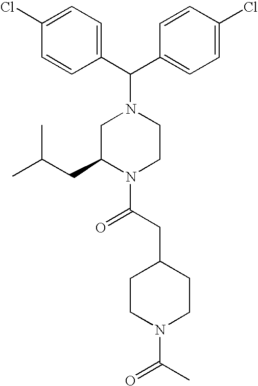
C1=C(Cl)C=CC(C(C2=CC=C(Cl)C=C2)N2CC(CC(C)C)N(C(CC3CCN(C(C)=O)CC3)=O)CC2)=C1
